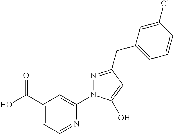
C1(C(O)=O)=CC=NC(N2N=C(CC3=CC=CC(Cl)=C3)C=C2O)=C1
